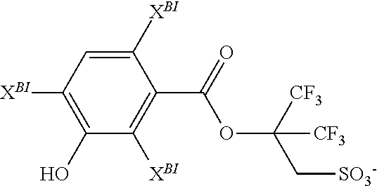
C1([XBI])=CC([XBI])=C(O)C([XBI])=C1C(=O)OC(C[SO3-])([CF3])[CF3]
